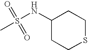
C1(NS(=O)(=O)C)CCSCC1
